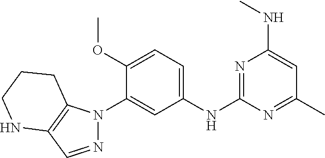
C1=C(NC2=NC(NC)=CC(C)=N2)C=C(N2N=CC3=C2CCCN3)C(OC)=C1
